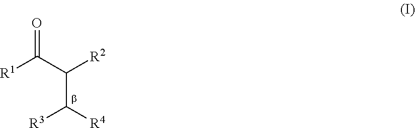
[R1]C(C([R2])C([R4])[R3])=O
